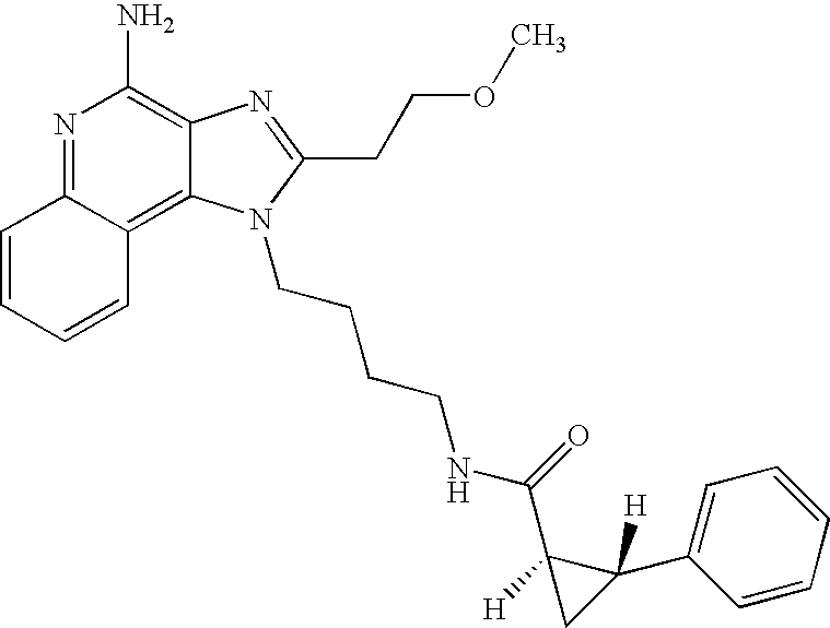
N1=C2C(=C3C(=C1N)N=C(CCOC)N3CCCCNC(=O)C1([H])CC1([H])C1=CC=CC=C1)C=CC=C2
